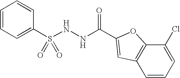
C(NNS(=O)(=O)C1=CC=CC=C1)(=O)C1=CC2=C(C(Cl)=CC=C2)O1
